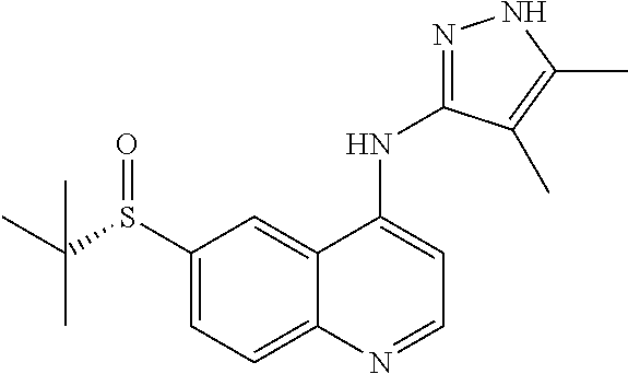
C1(S(=O)C(C)(C)C)=CC=C2C(=C1)C(NC1=NNC(C)=C1C)=CC=N2
